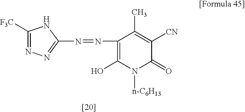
C1([F3C])=NN=C(N=NC2=C(O)N([n-C6H13])C(=O)C([CN])=C2C)N1
